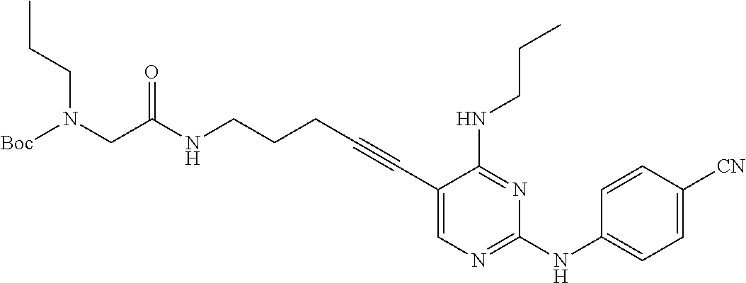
N(CCCC#CC1=CN=C(NC2=CC=C([CN])C=C2)N=C1NCCC)C(CN([Boc])CCC)=O
